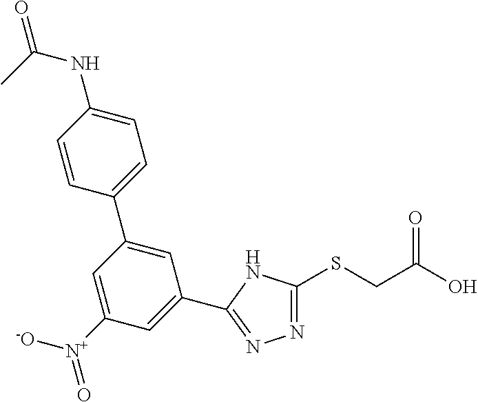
N1=C(SCC(O)=O)NC(C2=CC([N+]([-O])=O)=CC(C3=CC=C(NC(C)=O)C=C3)=C2)=N1
